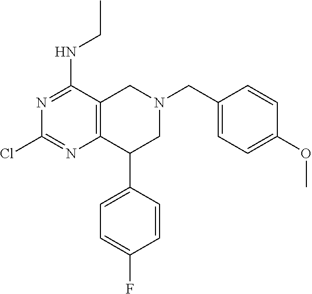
C1(C2=CC=C(F)C=C2)CN(CC2=CC=C(OC)C=C2)CC2=C1N=C(Cl)N=C2NCC
